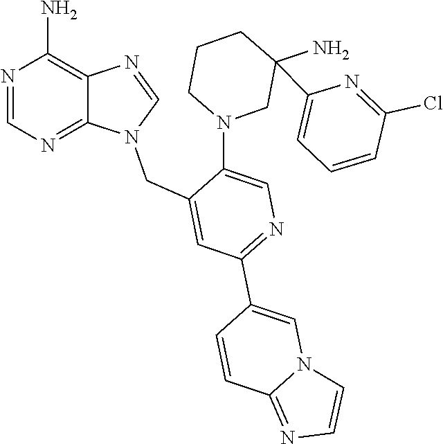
N1(CC2=CC(C3=CN4C(=NC=C4)C=C3)=NC=C2N2CC(C3=CC=CC(Cl)=N3)(N)CCC2)C=NC2=C(N)N=CN=C12
